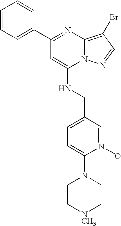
C1=CC=C(C2=NC3=C(Br)C=NN3C(NCC3=CC=C(N4CC[NCH3]CC4)N(O)=C3)=C2)C=C1
